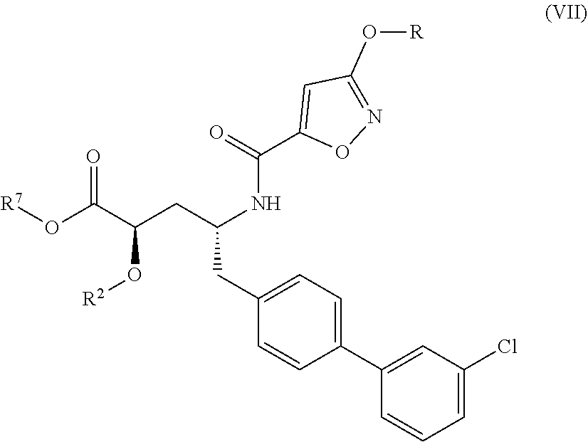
C1(CC(CC(C(O[R7])=O)O[R2])NC(C2=CC(O[R])=NO2)=O)=CC=C(C2=CC(Cl)=CC=C2)C=C1
